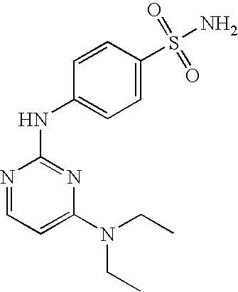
N1=CC=C(N(CC)CC)N=C1NC1=CC=C(S(=O)(=O)N)C=C1
